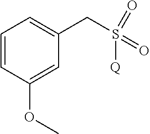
C1=CC(OC)=CC(CS(=O)(=O)[Q])=C1
